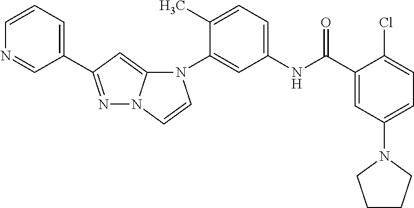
C1(C2=NN3C(=C2)N(C2=CC(NC(C4=CC(N5CCCC5)=CC=C4Cl)=O)=CC=C2C)C=C3)=CC=CN=C1
